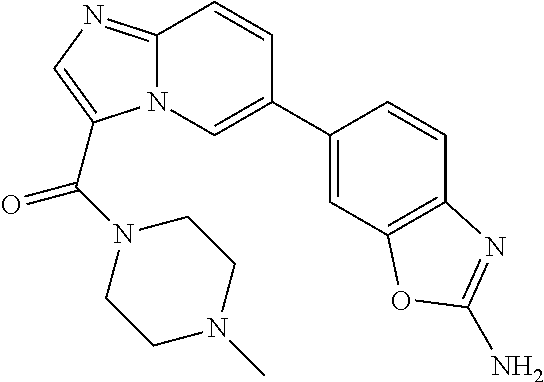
C12=NC=C(C(N3CCN(C)CC3)=O)N1C=C(C1=CC3=C(C=C1)N=C(N)O3)C=C2
